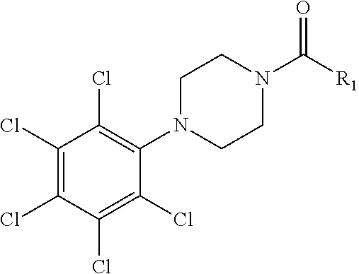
C1(Cl)=C(Cl)C(Cl)=C(Cl)C(N2CCN(C([R1])=O)CC2)=C1Cl
